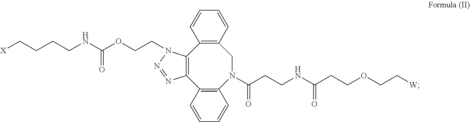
[X]CCCCNC(OCCN1C2=C(N=N1)C1=C(N(C(CCNC(CCOCC[W])=O)=O)CC3=C2C=CC=C3)C=CC=C1)=O
